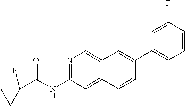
N1=C(NC(C2(F)CC2)=O)C=C2C(=C1)C=C(C1=C(C)C=CC(F)=C1)C=C2
